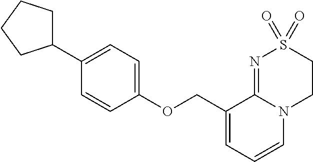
C1(OCC2=CC=CN3C2=NS(=O)(=O)CC3)=CC=C(C2CCCC2)C=C1
